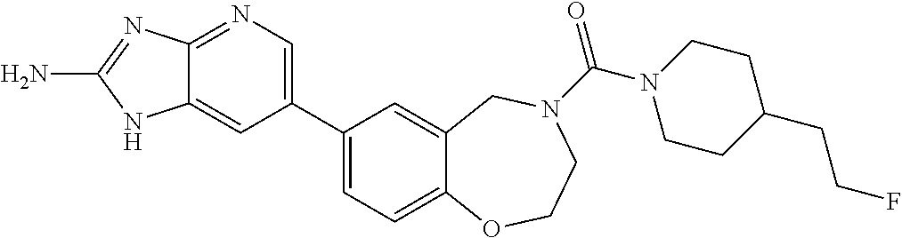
C1(C2=CN=C3C(=C2)NC(N)=N3)=CC=C2C(=C1)CN(C(N1CCC(CCF)CC1)=O)CCO2
